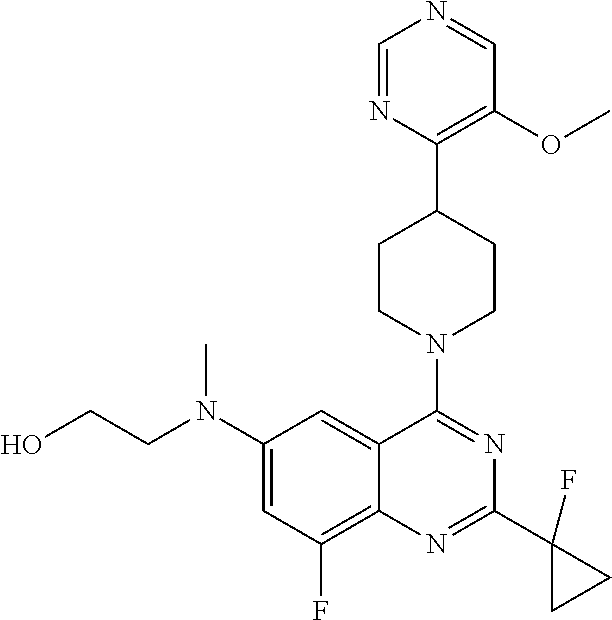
C1=NC(C2CCN(C3=NC(C4(F)CC4)=NC4=C(F)C=C(N(C)CCO)C=C43)CC2)=C(OC)C=N1
